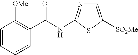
C1=CC=CC(C(NC2=NC=C([SO2Me])S2)=O)=C1[OMe]
